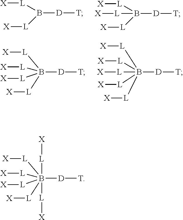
[L](B([L][X])[D][T])[X].[L](B([L][X])([D][T])[L][X])[X].[L](B([L][X])([D][T])([L][X])[L][X])[X].[L](B([L][X])([D][T])([L][X])([L][X])[L][X])[X].[L](B([L][X])([D][T])([L][X])([L][X])([L][X])[L][X])[X]
